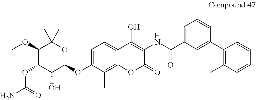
C1=C(OC2OC(C)(C)C(OC)C(OC(N)=O)C2O)C(C)=C2C(=C1)C(O)=C(NC(C1=CC=CC(C3=C(C)C=CC=C3)=C1)=O)C(=O)O2
